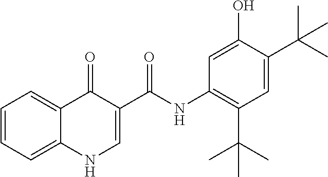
C12=CC=CC=C1C(=O)C(C(NC1=C(C(C)(C)C)C=C(C(C)(C)C)C(O)=C1)=O)=CN2
